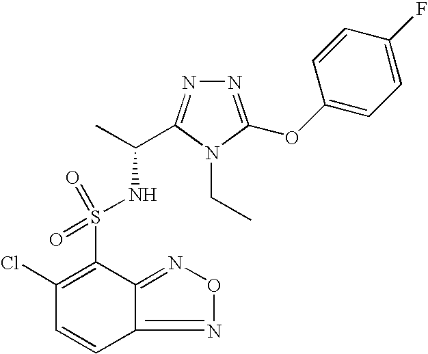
C1(Cl)=C(S(NC(C)C2=NN=C(OC3=CC=C(F)C=C3)N2CC)(=O)=O)C2=NON=C2C=C1
